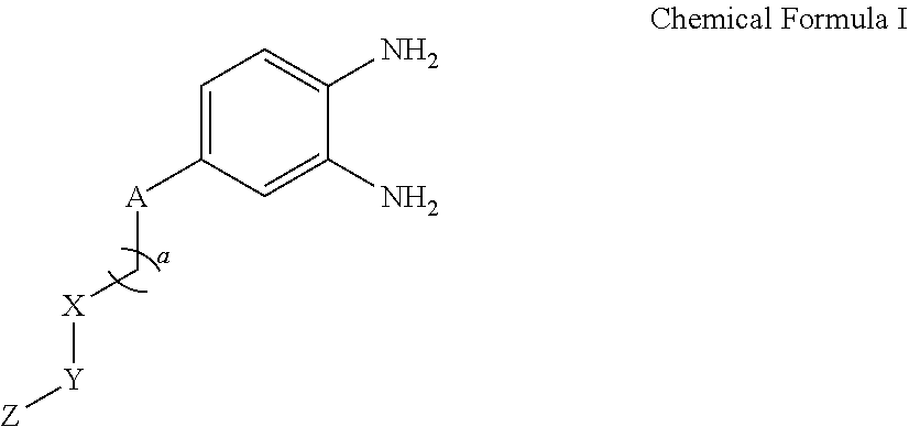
C1=C([A]C[X][Y][Z])C=C(N)C(N)=C1
